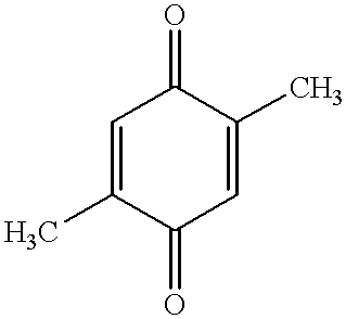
C1=C(C)C(=O)C=C(C)C1=O
